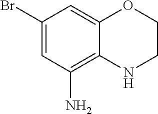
C1(Br)=CC(N)=C2C(=C1)OCCN2
